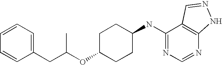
C1=CC=C(CC(OC2CCC(NC3=NC=NC4=C3C=NN4)CC2)C)C=C1
